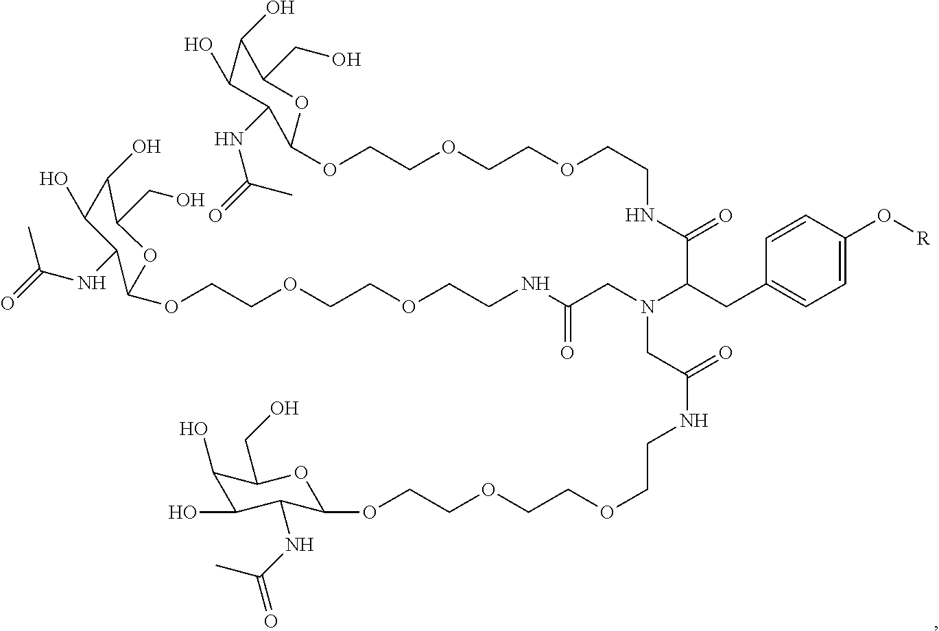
C1(O)C(O)C(NC(=O)C)C(OCCOCCOCCNC(C(CC2=CC=C(O[R])C=C2)N(CC(NCCOCCOCCOC2OC(CO)C(O)C(O)C2NC(C)=O)=O)CC(NCCOCCOCCOC2C(NC(=O)C)C(O)C(O)C(CO)O2)=O)=O)OC1CO
